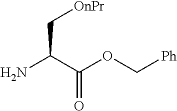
NC(C(=O)OC[Ph])C[OnPr]
